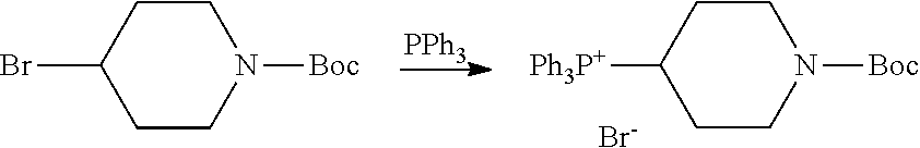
BrC1CCN([Boc])CC1.[PPh3].[Ph3P+]C1CCN([Boc])CC1.[Br-]
